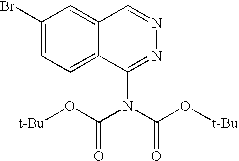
C1(Br)=CC=C2C(=C1)C=NN=C2N(C(O[t-Bu])=O)C(O[t-Bu])=O
